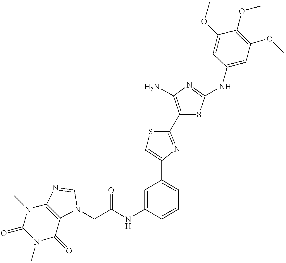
C(NC1=CC(C2=CSC(C3=C(N)N=C(NC4=CC(OC)=C(OC)C(OC)=C4)S3)=N2)=CC=C1)(=O)CN1C2=C(N(C)C(=O)N(C)C2=O)N=C1
